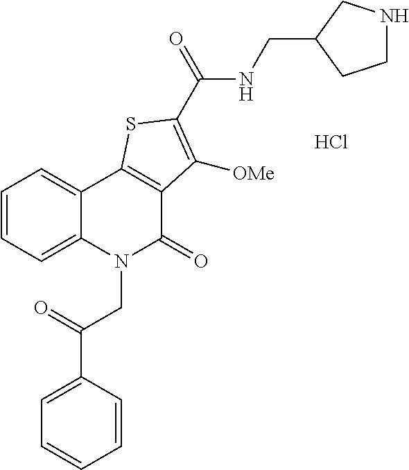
C12=CC=CC=C1N(CC(=O)C1=CC=CC=C1)C(=O)C1=C2SC(C(=O)NCC2CCNC2)=C1[OMe].Cl
